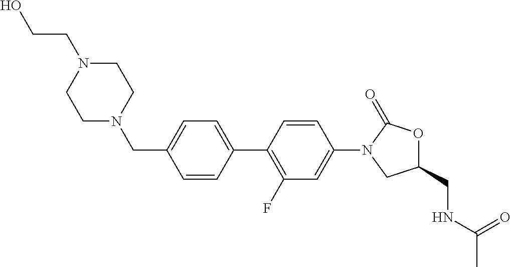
C1(CN2CCN(CCO)CC2)=CC=C(C2=C(F)C=C(N3C(=O)OC(CNC(C)=O)C3)C=C2)C=C1
